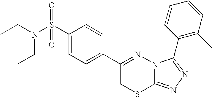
C1=C(S(N(CC)CC)(=O)=O)C=CC(C2=NN3C(=NN=C3C3=C(C)C=CC=C3)SC2)=C1
